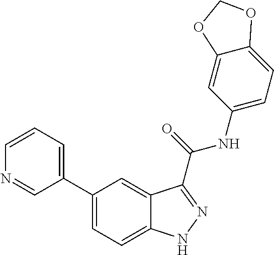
C1=CN=CC(C2=CC=C3C(=C2)C(C(NC2=CC=C4C(=C2)OCO4)=O)=NN3)=C1
